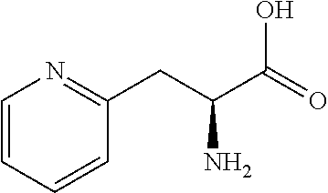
C1(CC(C(O)=O)N)=NC=CC=C1
